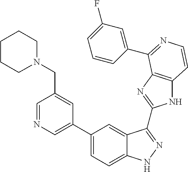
C1(C2=CN=CC(CN3CCCCC3)=C2)=CC=C2C(=C1)C(C1=NC3=C(N1)C=CN=C3C1=CC(F)=CC=C1)=NN2
